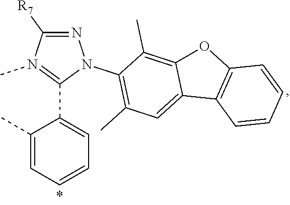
N1=C([R7])N(C)=C(C2=CC=CC=C2C)N1C1=C(C)C=C2C(=C1C)OC1=C2C=CC=C1
